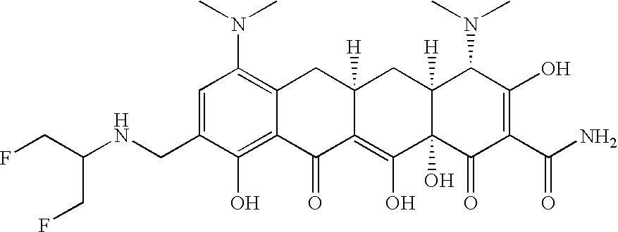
N(CC1=CC(N(C)C)=C2C(=C1O)C(=O)C1=C(O)C3(O)C([H])(CC1([H])C2)C(N(C)C)C(O)=C(C(N)=O)C3=O)C(CF)CF
